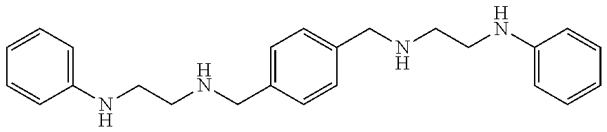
C1=CC=C(NCCNCC2=CC=C(CNCCNC3=CC=CC=C3)C=C2)C=C1
